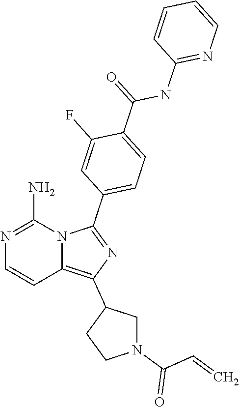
N1=C(N)N2C(=C(C3CN(C(C=C)=O)CC3)N=C2C2=CC=C(C(NC3=NC=CC=C3)=O)C(F)=C2)C=C1
